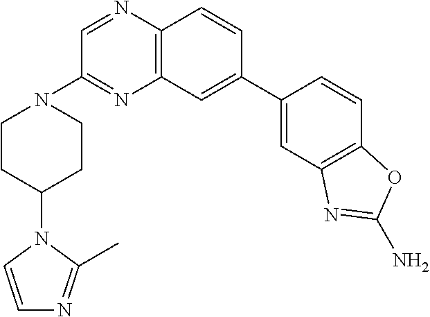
C1(C2=CC3=C(C=C2)N=CC(N2CCC(N4C(C)=NC=C4)CC2)=N3)=CC2=C(C=C1)OC(N)=N2
